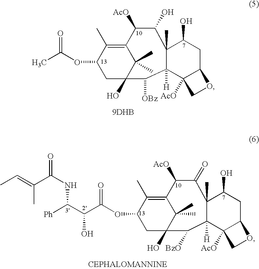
O(C1CC2(O)C(C)(C)C(=C1C)C([AcO])C(O)C1(C)C([H])(C2[OBz])C2([AcO])C(CC1O)OC2)C(C)=O.[9DHB].O(C1CC2(O)C(C)(C)C(=C1C)C([AcO])C(=O)C1(C)C([H])(C2[BzO])C2([AcO])C(CC1O)OC2)C(C(O)C([Ph])NC(C(=CC)C)=O)=O
